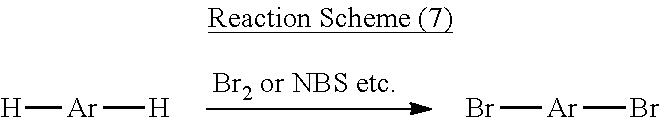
[H][Ar][H].Br[Ar]Br
